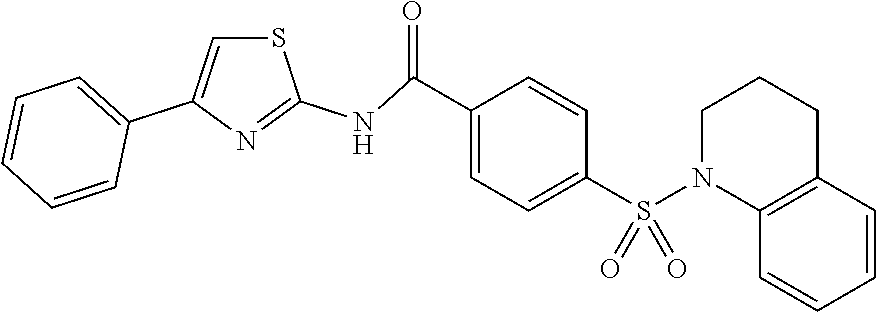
S1C=C(C2=CC=CC=C2)N=C1NC(C1=CC=C(S(N2C3=C(CCC2)C=CC=C3)(=O)=O)C=C1)=O
